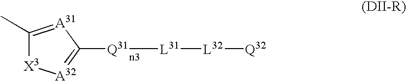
C1(C)=[A31]C([Q31][L31][L32][Q32])=[A32][X3]1
